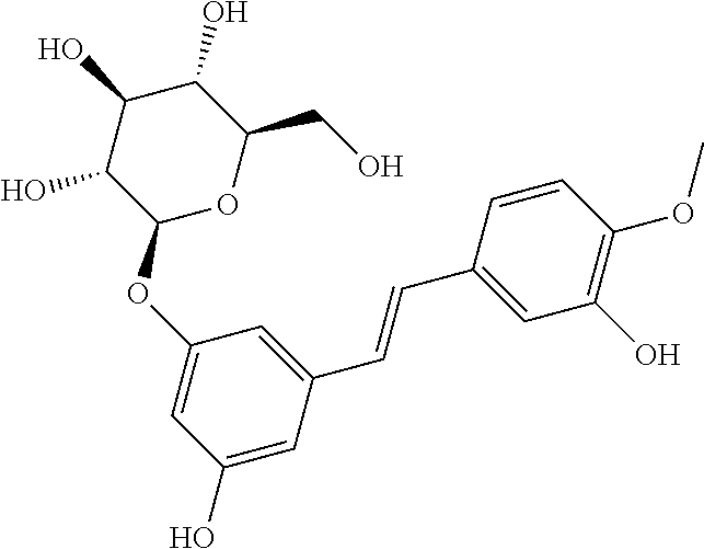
C1(O)C(O)C(OC2=CC(O)=CC(C=CC3=CC(O)=C(OC)C=C3)=C2)OC(CO)C1O
